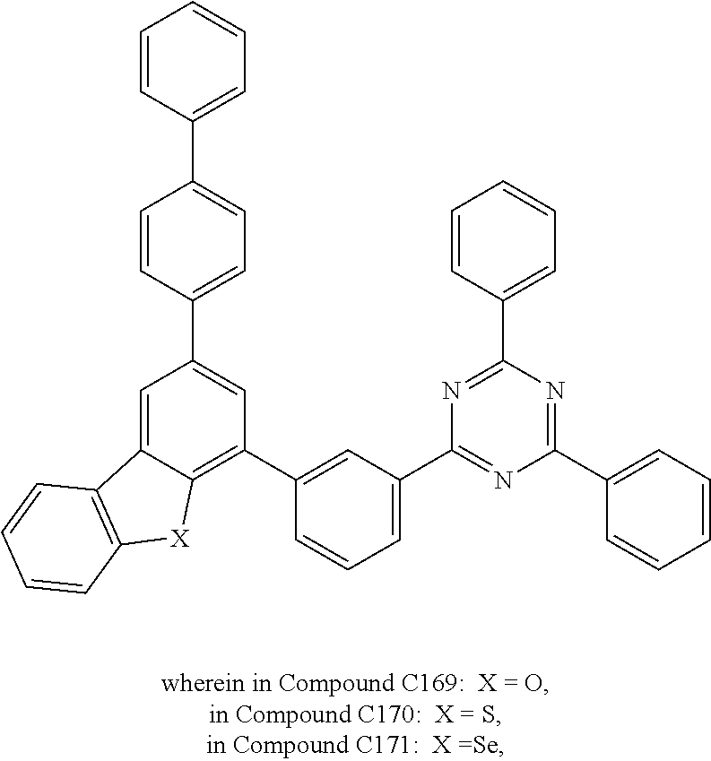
C1=C2C(=C(C3=CC(C4=NC(C5=CC=CC=C5)=NC(C5=CC=CC=C5)=N4)=CC=C3)C=C1C1=CC=C(C3=CC=CC=C3)C=C1)[X]C1=C2C=CC=C1
